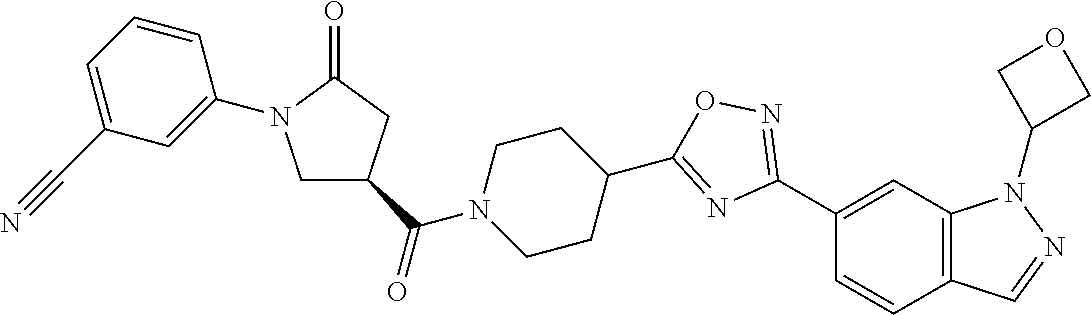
C1(C2=NOC(C3CCN(C(C4CN(C5=CC(C#N)=CC=C5)C(=O)C4)=O)CC3)=N2)=CC2=C(C=C1)C=NN2C1COC1
